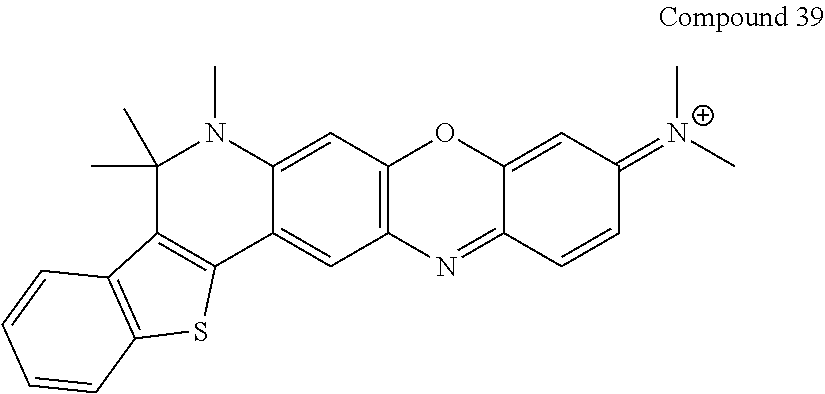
C1=C2C(=CC3=C1N=C1C(=CC(=[N+](C)C)C=C1)O3)N(C)C(C)(C)C1=C2SC2=C1C=CC=C2
